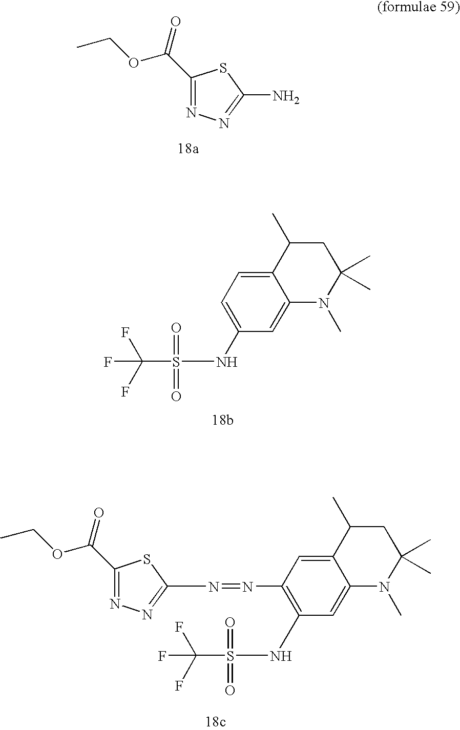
C12=CC=C(NS(C(F)(F)F)(=O)=O)C=C1N(C)C(C)(C)CC2C.C1(C(OCC)=O)=NN=C(N)S1.C12=CC(N=NC3=NN=C(C(=O)OCC)S3)=C(NS(C(F)(F)F)(=O)=O)C=C1N(C)C(C)(C)CC2C
